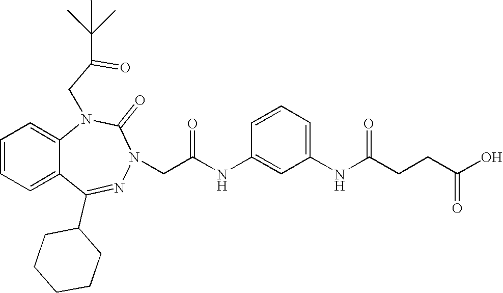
C1=CC=C2C(=C1)N(CC(=O)C(C)(C)C)C(=O)N(CC(NC1=CC(NC(CCC(O)=O)=O)=CC=C1)=O)N=C2C1CCCCC1
